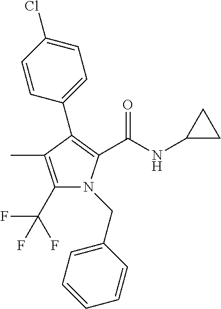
C1(C(F)(F)F)=C(C)C(C2=CC=C(Cl)C=C2)=C(C(NC2CC2)=O)N1CC1=CC=CC=C1
